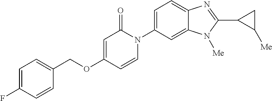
C1(COC2=CC(=O)N(C3=CC=C4C(=C3)N([Me])C(C3C([Me])C3)=N4)C=C2)=CC=C(F)C=C1
